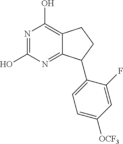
C12=NC(O)=NC(O)=C1CCC2C1=CC=C([OCF3])C=C1F
